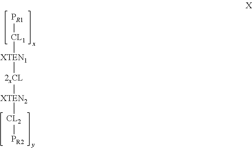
[PR1][CL1][XTEN1][2xCL][XTEN2][CL2][PR2]
